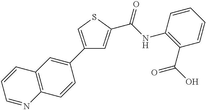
C1(C2=CC3=C(C=C2)N=CC=C3)=CSC(C(NC2=C(C(O)=O)C=CC=C2)=O)=C1
